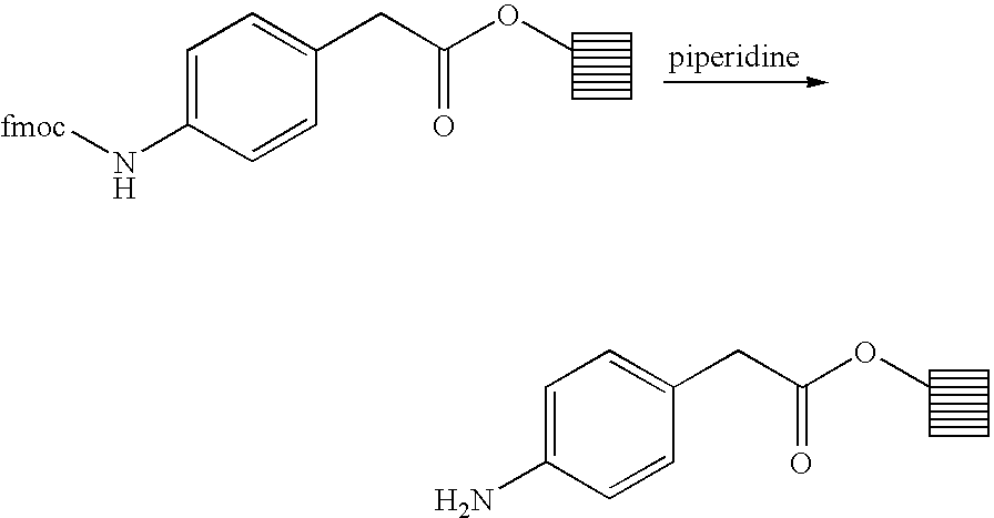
[fmoc]NC1=CC=C(CC(OC)=O)C=C1.C1(N)=CC=C(CC(OC)=O)C=C1
